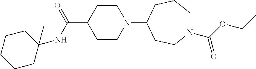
C1CN(C2CCN(C(OCC)=O)CCC2)CCC1C(=O)NC1(C)CCCCC1
